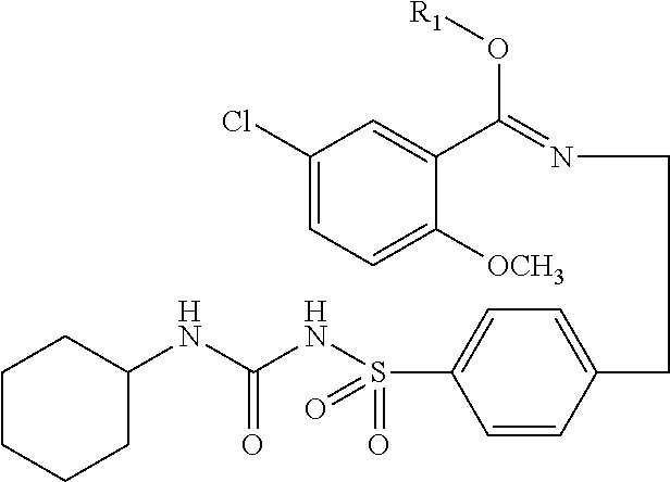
C1CCCC(NC(NS(C2=CC=C(CCN=C(C3=CC(Cl)=CC=C3[OCH3])O[R1])C=C2)(=O)=O)=O)C1
